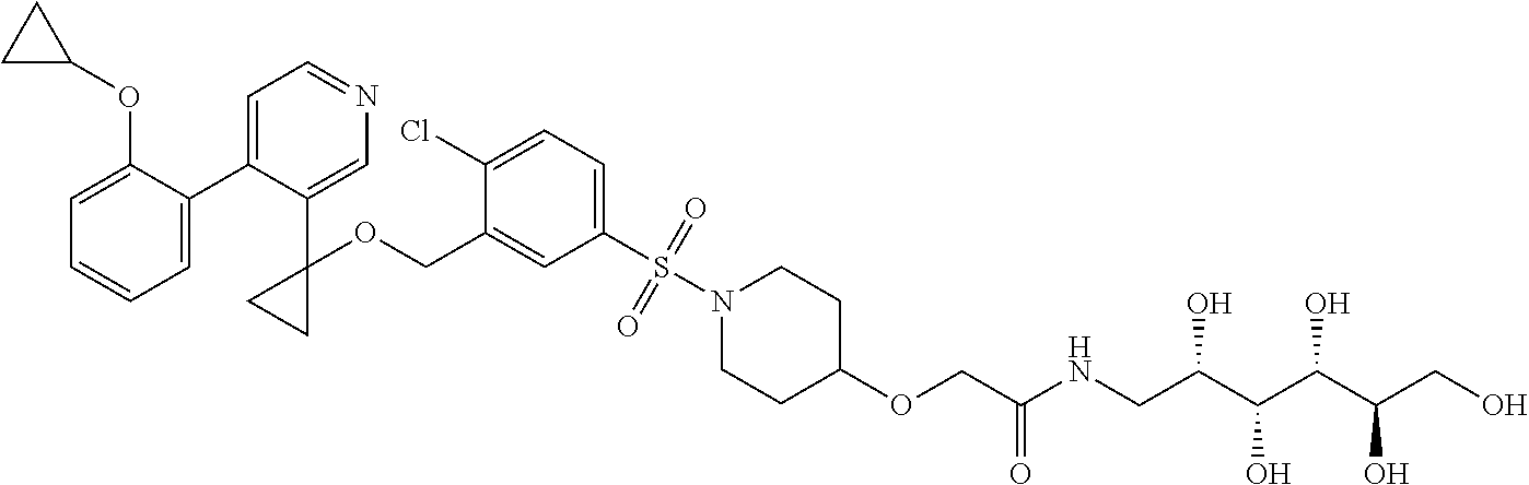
C1=C(C2=CC=NC=C2C2(OCC3=CC(S(=O)(=O)N4CCC(OCC(NCC(C(C(C(CO)O)O)O)O)=O)CC4)=CC=C3Cl)CC2)C(OC2CC2)=CC=C1
